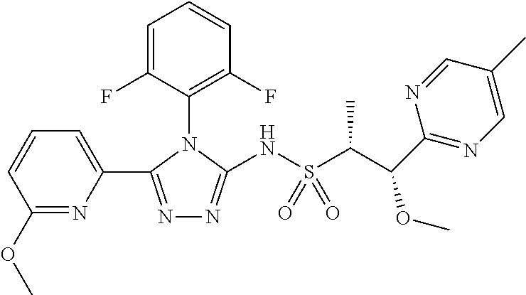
C1(OC)=NC(C2=NN=C(NS(C(C(C3=NC=C(C)C=N3)OC)C)(=O)=O)N2C2=C(F)C=CC=C2F)=CC=C1
